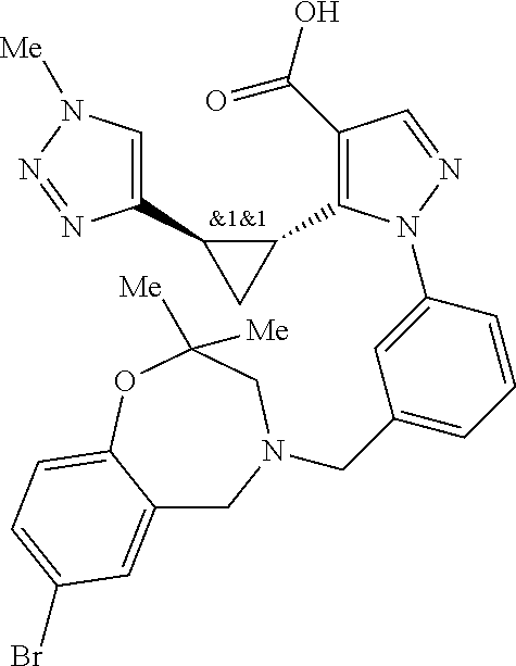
C1(C(O)=O)=C(C2C(C3=CN([Me])N=N3)C2)N(C2=CC(CN3CC4=CC(Br)=CC=C4OC([Me])([Me])C3)=CC=C2)N=C1.[&1&1]
